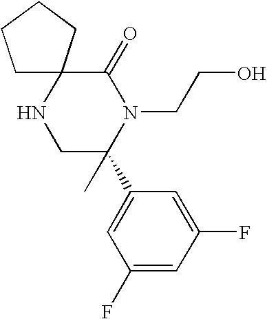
C1C2(CCC1)NCC(C1=CC(F)=CC(F)=C1)(C)N(CCO)C2=O
